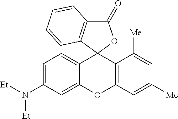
C1(=O)C2=C(C3(O1)C1=CC=C(N([Et])[Et])C=C1OC1=C3C([Me])=CC([Me])=C1)C=CC=C2
